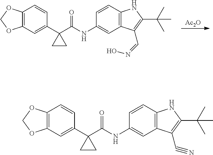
C1=CC2=C(C=C1NC(C1(C3=CC4=C(C=C3)OCO4)CC1)=O)C(C#N)=C(C(C)(C)C)N2.C1=CC2=C(C=C1NC(C1(C3=CC4=C(C=C3)OCO4)CC1)=O)C(C=NO)=C(C(C)(C)C)N2.[Ac2O]
